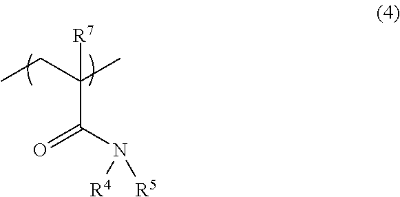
C(CC)(C)(C(N([R4])[R5])=O)[R7]
